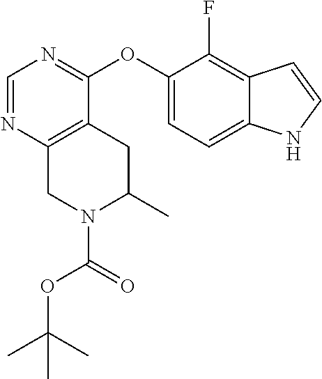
C1=NC2=C(C(OC3=CC=C4C(=C3F)C=CN4)=N1)CC(C)N(C(=O)OC(C)(C)C)C2
